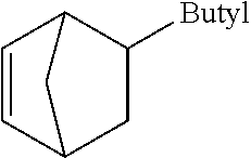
C1=CC2CC([Butyl])C1C2
